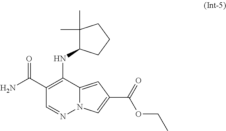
N(C1=C(C(=O)N)C=NN2C1=CC(C(=O)OCC)=C2)C1C(C)(C)CCC1
